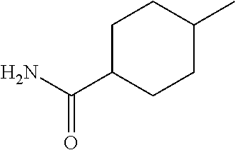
C1C(C(N)=O)CCC(C)C1
